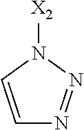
C1=CN([X2])N=N1
